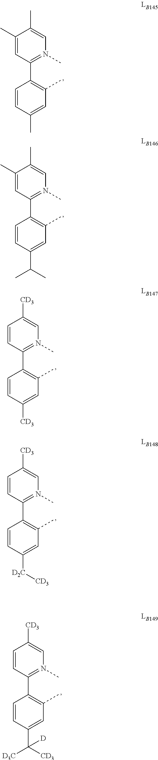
C1(C)=CC(C2=C(C)C=C(C)C=C2)=N(C)C=C1C.C1(C)=CC(C2=C(C)C=C(C(C)C)C=C2)=N(C)C=C1C.C1=CC(C2=C(C)C=C([CD3])C=C2)=N(C)C=C1[CD3].C1=CC(C2=C(C)C=C([D2C][CD3])C=C2)=N(C)C=C1[CD3].C1=CC(C2=C(C)C=C(C([CD3])([D])[D3C])C=C2)=N(C)C=C1[CD3]
